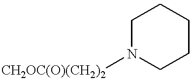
C1CCCCN1[CH2OC(O)(CH2)2]
